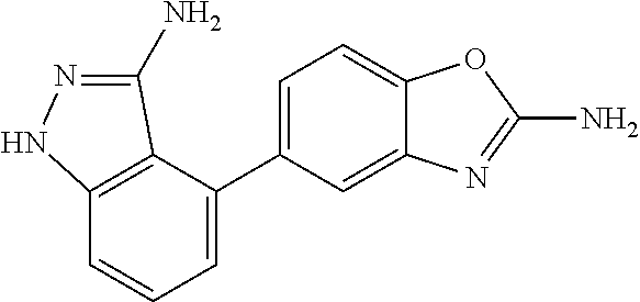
C12=C(C(C3=CC=C4C(=C3)N=C(N)O4)=CC=C1)C(N)=NN2
